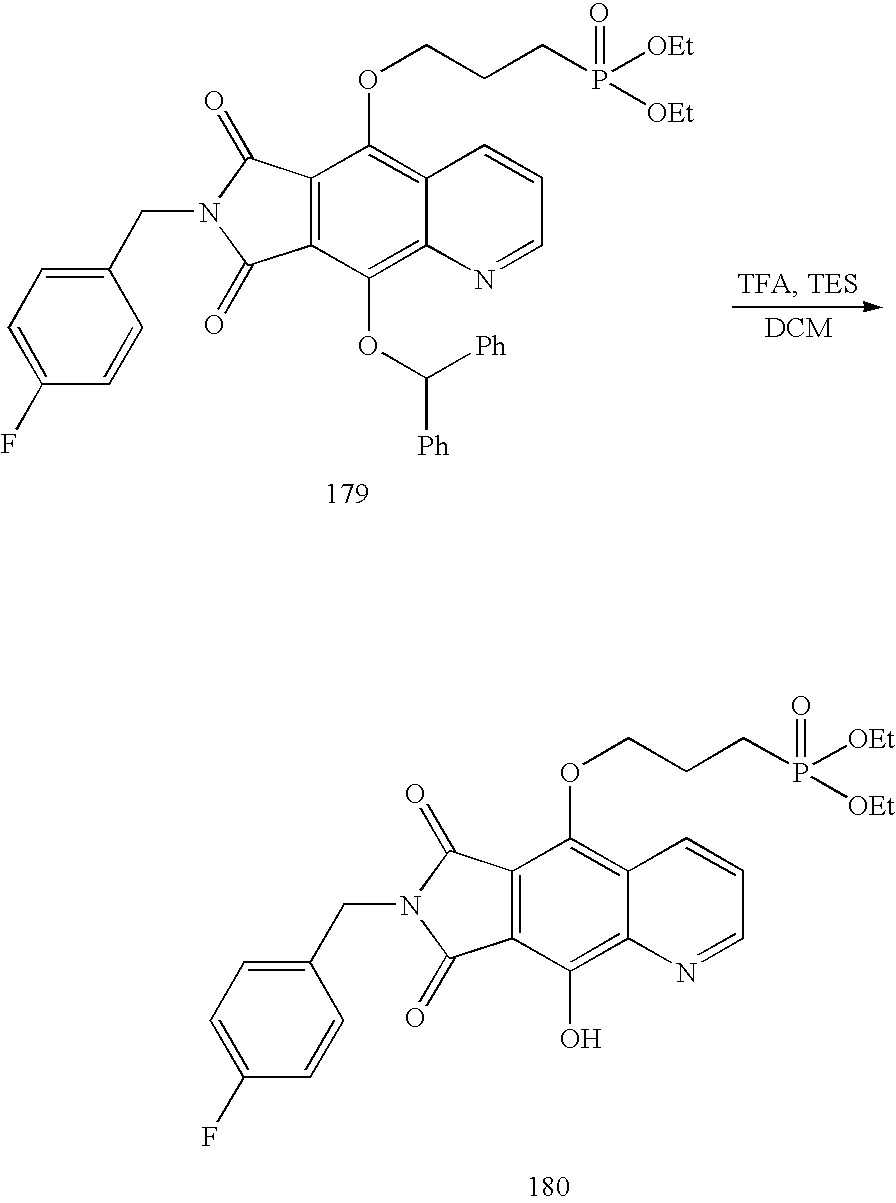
C12=C(C(OC([Ph])[Ph])=C3C(=C1OCCCP([OEt])([OEt])=O)C=CC=N3)C(=O)N(CC1=CC=C(F)C=C1)C2=O.C12=C(C(O)=C3C(=C1OCCCP([OEt])([OEt])=O)C=CC=N3)C(=O)N(CC1=CC=C(F)C=C1)C2=O
